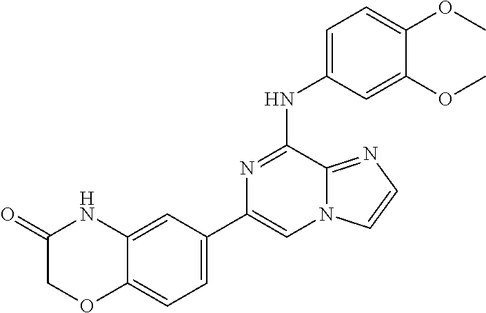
C12=CC(C3=CN4C(=NC=C4)C(NC4=CC=C(OC)C(OC)=C4)=N3)=CC=C1OCC(=O)N2
